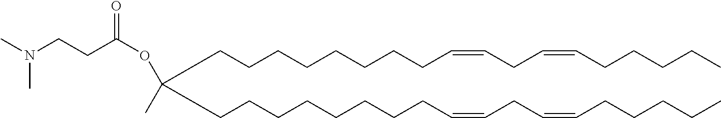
C(CCCCCCCC=CCC=CCCCCC)C(CCCCCCCCC=CCC=CCCCCC)(C)OC(=O)CCN(C)C
